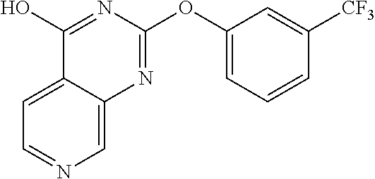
C1=C2C(=CN=C1)N=C(OC1=CC=CC([CF3])=C1)N=C2O
